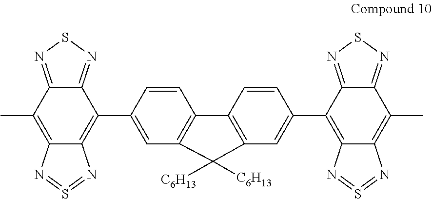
C12=C(C=C(C3=C4C(=C(C)C5=NSN=C35)N=S=N4)C=C1)C([C6H13])([C6H13])C1=C2C=CC(C2=C3C(=C(C)C4=NSN=C42)N=S=N3)=C1
